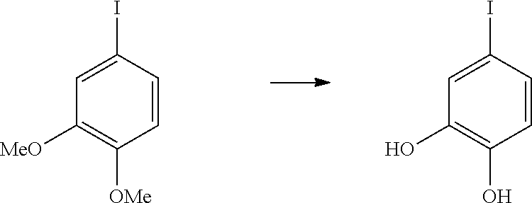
C1=C(I)C=CC([OMe])=C1[MeO].C1=C(I)C=CC(O)=C1O
